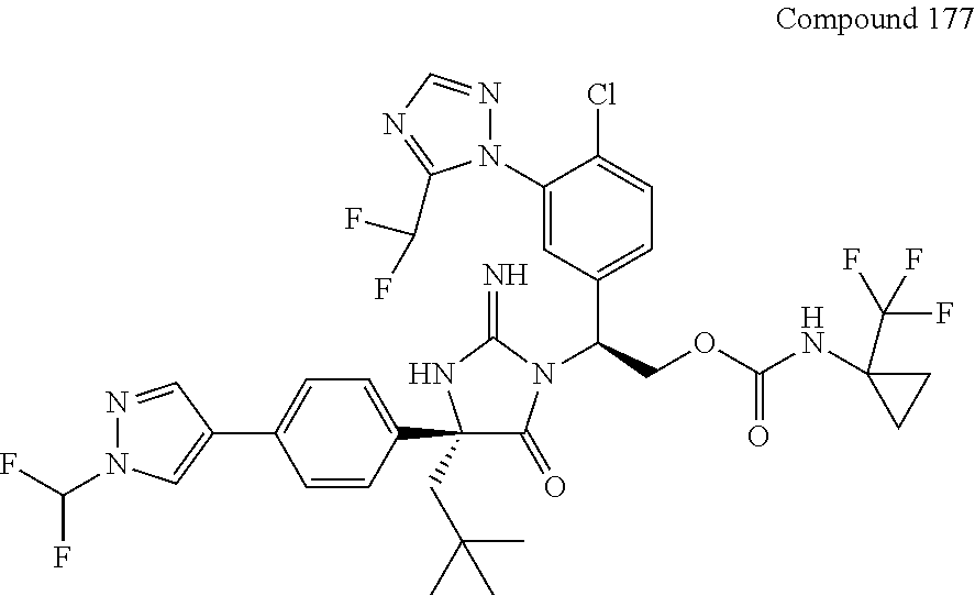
C1(C2(CC(C)(C)C)C(=O)N(C(COC(NC3(C(F)(F)F)CC3)=O)C3=CC=C(Cl)C(N4N=CN=C4C(F)F)=C3)C(=N)N2)=CC=C(C2=CN(C(F)F)N=C2)C=C1
